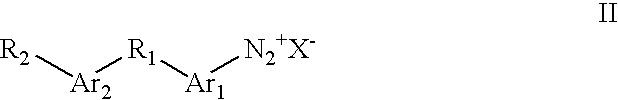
[R2][Ar2][R1][Ar1][N2+X-]
